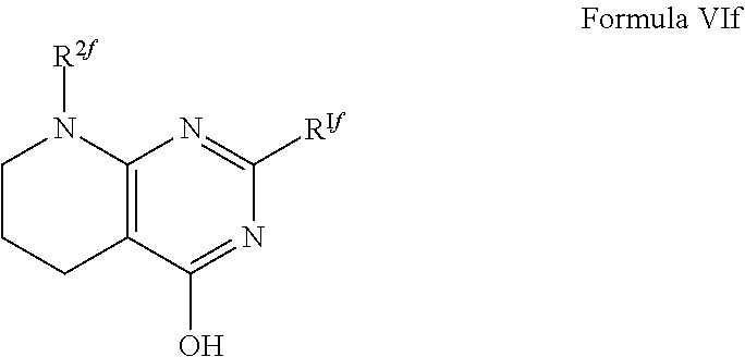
C12=C(C(O)=NC([RIf])=N1)CCCN2[R2f]
